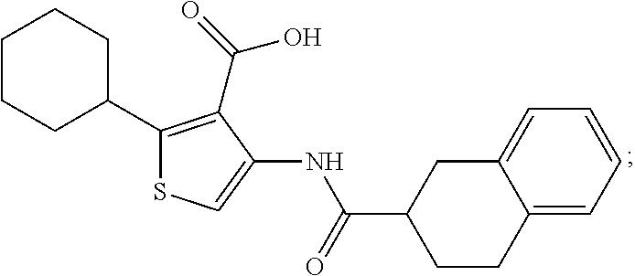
C1=CC=C2C(=C1)CCC(C(=O)NC1=CSC(C3CCCCC3)=C1C(=O)O)C2
